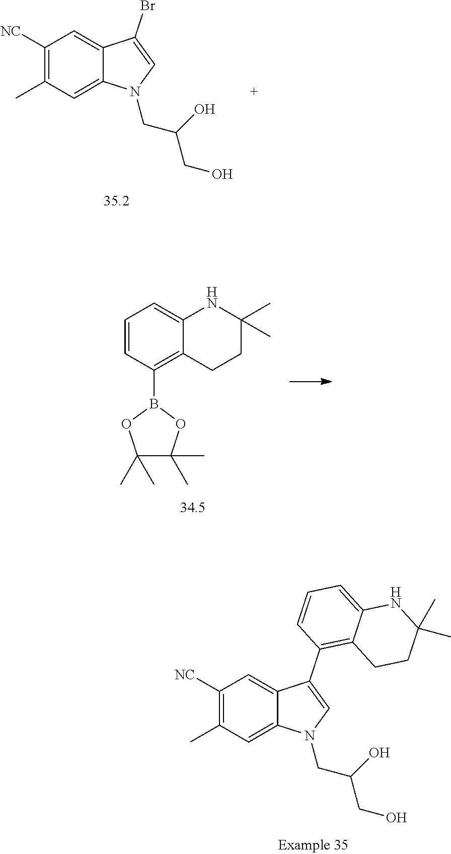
C1([NC])=C(C)C=C2C(=C1)C(C1=C3C(=CC=C1)NC(C)(C)CC3)=CN2CC(CO)O.C1([NC])=C(C)C=C2C(=C1)C(Br)=CN2CC(CO)O.C1=CC(B2OC(C)(C)C(C)(C)O2)=C2C(=C1)NC(C)(C)CC2
